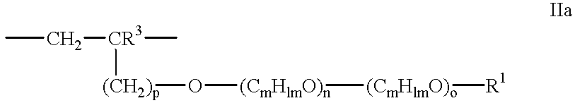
CC[CR3](C)[(CH2)p]O[(CmHlmO)n][(CmHlmO)o][R1]
